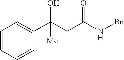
C1=CC=CC(C(CC(N[Bn])=O)(O)[Me])=C1
